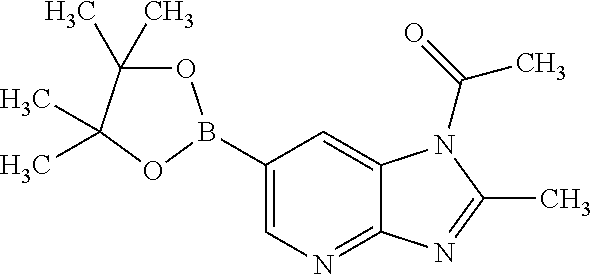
C1=C(B2OC(C)(C)C(C)(C)O2)C=C2C(=N1)N=C(C)N2C(=O)C
